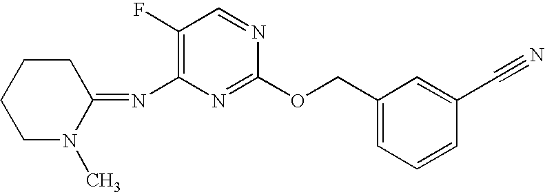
C1(F)=C(N=C2CCCCN2C)N=C(OCC2=CC=CC(C#N)=C2)N=C1
